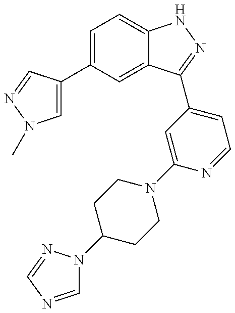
C1(C2=CN(C)N=C2)=CC=C2C(=C1)C(C1=CC=NC(N3CCC(N4C=NC=N4)CC3)=C1)=NN2
